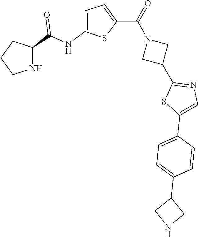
C1CNC(C(NC2=CC=C(C(=O)N3CC(C4=NC=C(C5=CC=C(C6CNC6)C=C5)S4)C3)S2)=O)C1
